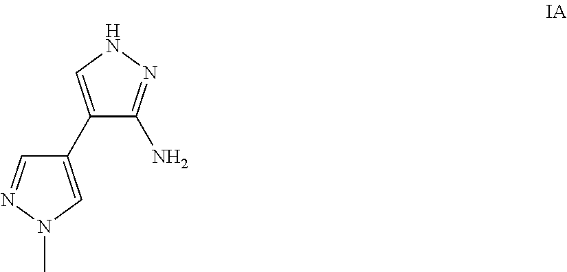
C1(N)=NNC=C1C1=CN(C)N=C1
